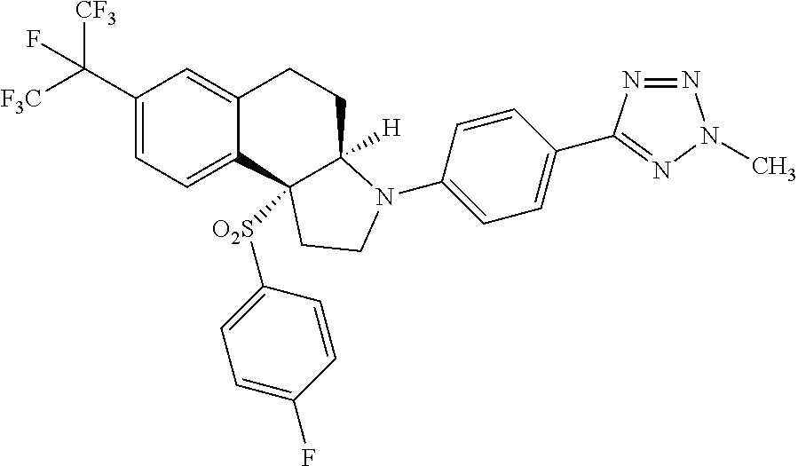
C1(C([F3C])([CF3])F)=CC=C2C(=C1)CCC1([H])N(C3=CC=C(C4=NN(C)N=N4)C=C3)CCC21[O2S]C1=CC=C(F)C=C1
